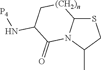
S1C2N(C(C)C1)C(=O)C(N[P4])C[(CH2)n]2
